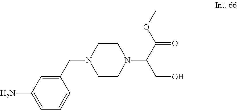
C1(CN2CCN(C(CO)C(=O)OC)CC2)=CC(N)=CC=C1
